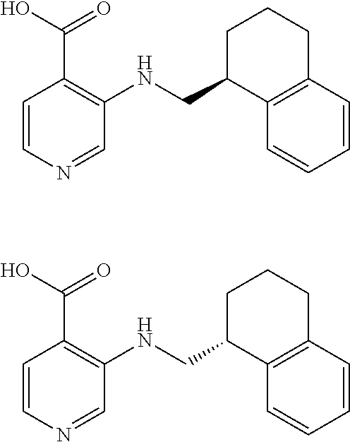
C1=CN=CC(NCC2C3=C(CCC2)C=CC=C3)=C1C(O)=O.C1=CN=CC(NCC2C3=C(CCC2)C=CC=C3)=C1C(O)=O
